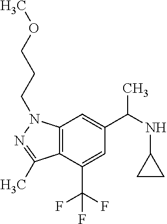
C12=C(N(CCCOC)N=C1C)C=C(C(NC1CC1)C)C=C2C(F)(F)F
